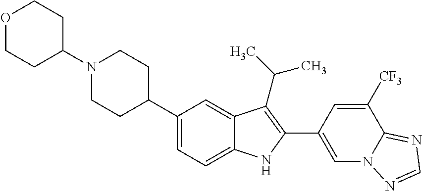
C1(N2CCC(C3=CC=C4C(=C3)C(C(C)C)=C(C3=CN5C(=NC=N5)C([CF3])=C3)N4)CC2)CCOCC1
